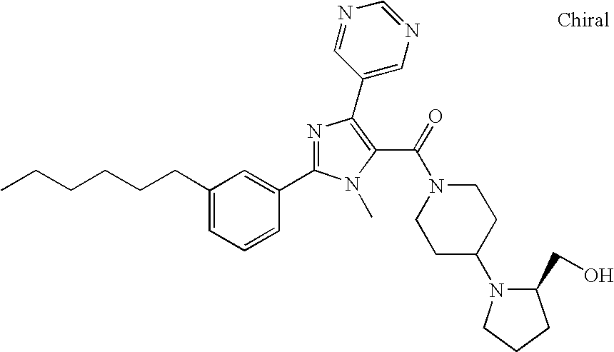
CCCCCCC1=CC=CC(C2=NC(C3=CN=CN=C3)=C(C(=O)N3CCC(N4C(CO)CCC4)CC3)N2C)=C1
